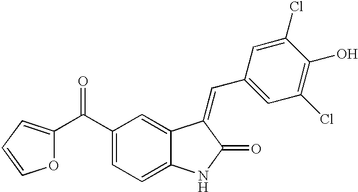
C1(C(=O)C2=CC=CO2)=CC=C2C(=C1)C(=CC1=CC(Cl)=C(O)C(Cl)=C1)C(=O)N2
